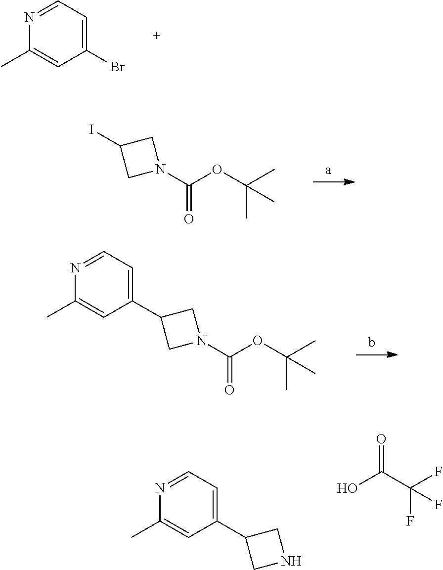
N1=CC=C(Br)C=C1C.N1(C(OC(C)(C)C)=O)CC(I)C1.N1(C(OC(C)(C)C)=O)CC(C2=CC=NC(C)=C2)C1.N1CC(C2=CC=NC(C)=C2)C1.FC(C(O)=O)(F)F
